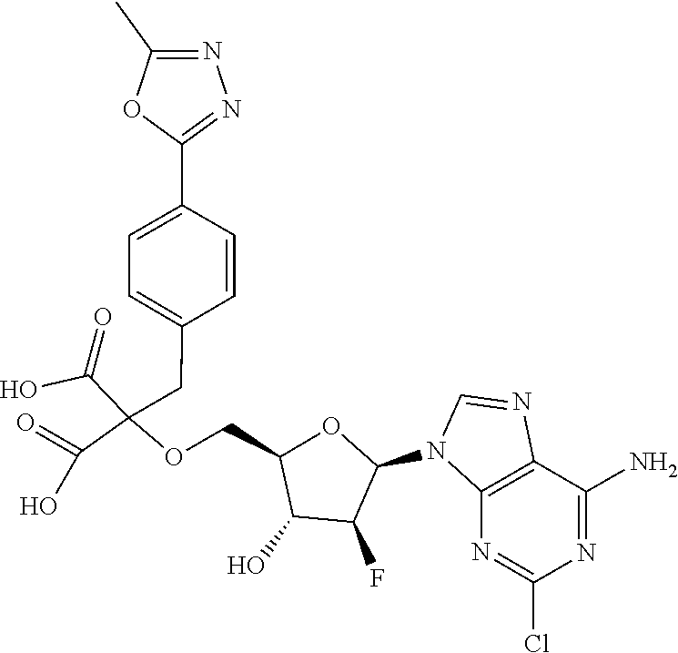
C1(N2C3=C(C(N)=NC(Cl)=N3)N=C2)OC(COC(C(=O)O)(C(=O)O)CC2=CC=C(C3=NN=C(C)O3)C=C2)C(O)C1F
